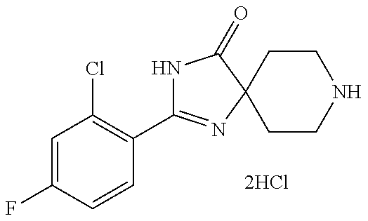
N1C(C2=C(Cl)C=C(F)C=C2)=NC2(C1=O)CCNCC2
